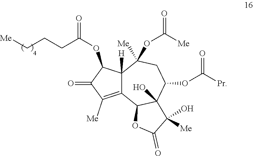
C12=C([Me])C(=O)C(OC(CCC[Me])=O)C1([H])C(OC([Me])=O)([Me])CC(OC([Pr])=O)C1(O)C2OC(=O)C1([Me])O
